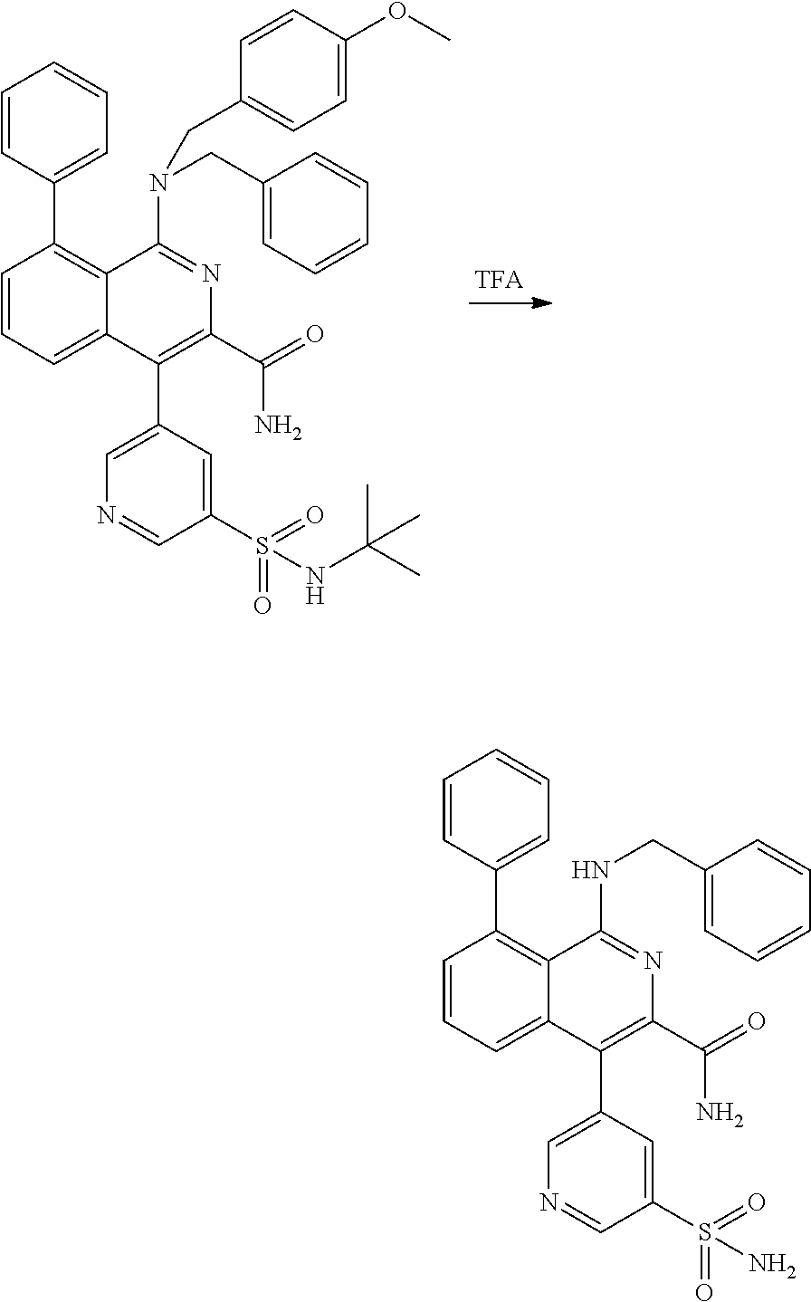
C1=CC=C2C(=C1C1=CC=CC=C1)C(N(CC1=CC=CC=C1)CC1=CC=C(OC)C=C1)=NC(C(=O)N)=C2C1=CN=CC(S(=O)(=O)NC(C)(C)C)=C1.C1=CC=C2C(=C1C1=CC=CC=C1)C(NCC1=CC=CC=C1)=NC(C(=O)N)=C2C1=CN=CC(S(=O)(=O)N)=C1
